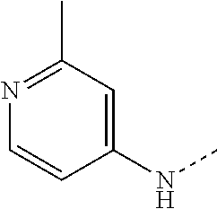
C1(NC)=CC(C)=NC=C1
